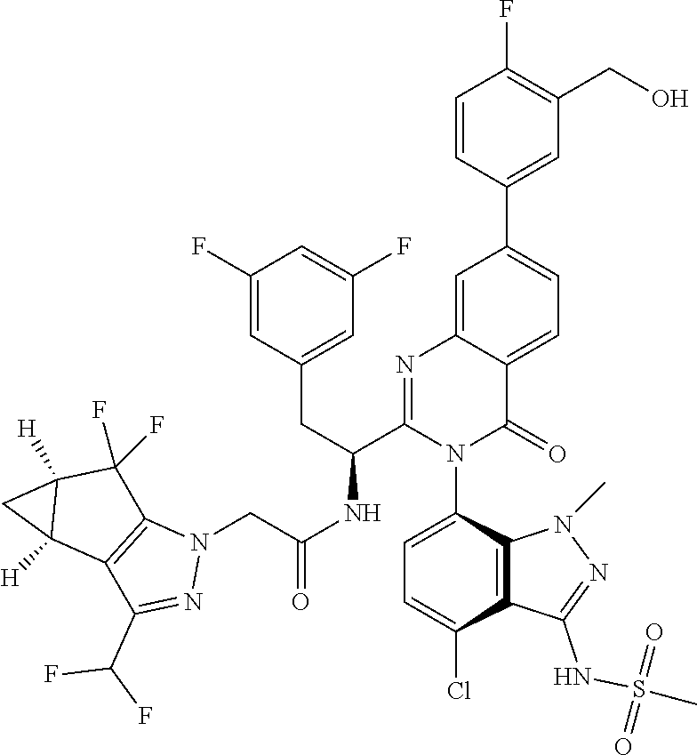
C1=CC(C2=CC=C3C(=C2)N=C(C(CC2=CC(F)=CC(F)=C2)NC(=O)CN2C4=C(C(C(F)F)=N2)C2([H])C([H])(C4(F)F)C2)N(C2=CC=C(Cl)C4=C2N(C)N=C4NS(C)(=O)=O)C3=O)=CC(CO)=C1F
